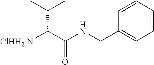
[ClHH2.N]C(C(NCC1=CC=CC=C1)=O)C(C)C
